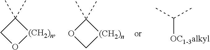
C1(C)(C)CO[(CH2)n]1.C1(C)(C)OC[(CH2)n]1.[OC1-3alkyl]C(C)C
